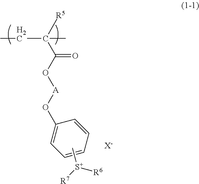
C(C(C(O[A]OC1=CC=CC=C1)=O)([R5])C)C.C[S+]([R7])[R6].[X-]
